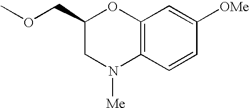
C1(COC)CN([Me])C2=C(O1)C=C([OMe])C=C2
